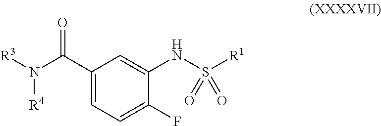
[R3]N(C(C1=CC=C(F)C(NS([R1])(=O)=O)=C1)=O)[R4]
